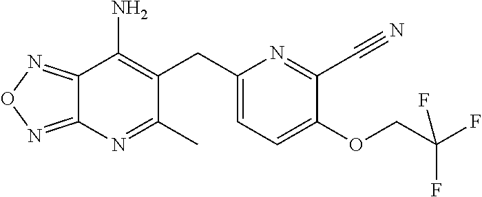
C12=NON=C1N=C(C)C(CC1=CC=C(OCC(F)(F)F)C(C#N)=N1)=C2N
